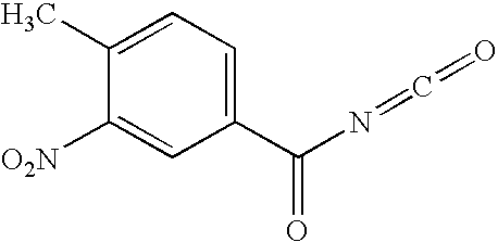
C1(C)=CC=C(C(N=C=O)=O)C=C1[O2N]
